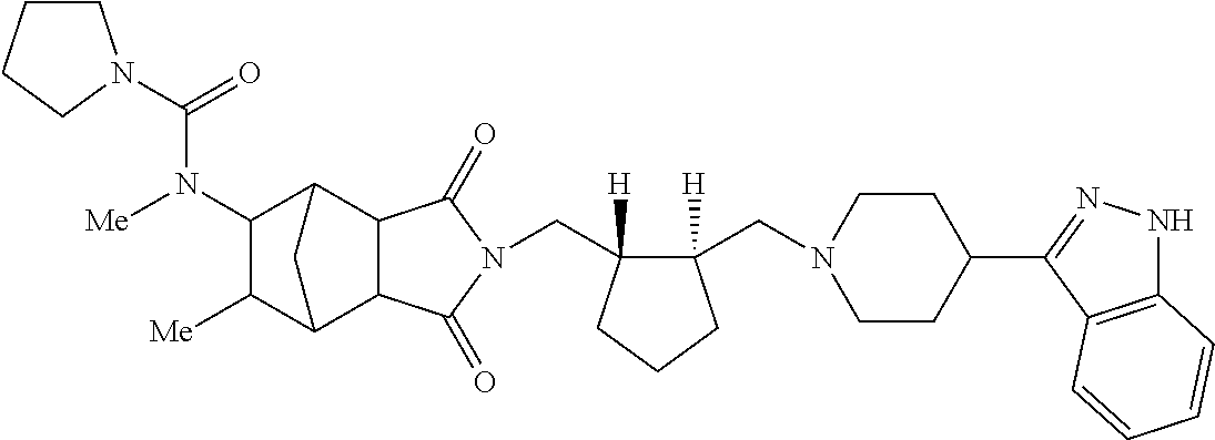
C(C1([H])C(CN2CCC(C3=NNC4=C3C=CC=C4)CC2)([H])CCC1)N1C(=O)C2C3C([Me])C(N(C(=O)N4CCCC4)[Me])C(C2C1=O)C3
